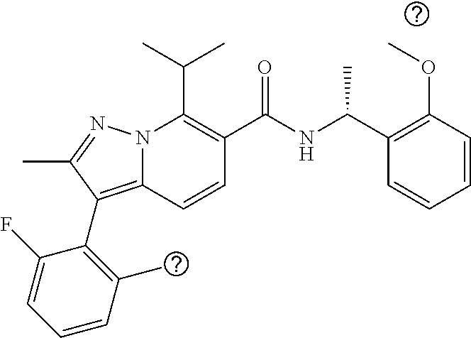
C(C1=C(C(NC(C2=C(OC)C=CC=C2)C)=O)C=CC2=C(C3=C(C)C=CC=C3F)C(C)=NN12)(C)C
